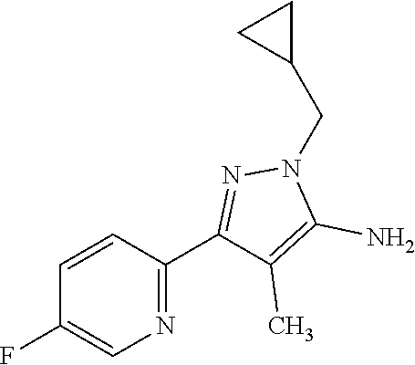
N1=C(C2=NN(CC3CC3)C(N)=C2C)C=CC(F)=C1
